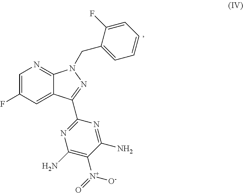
C1=C(F)C=C2C(=N1)N(CC1=CC=CC=C1F)N=C2C1=NC(N)=C([N+](=O)[O-])C(N)=N1
